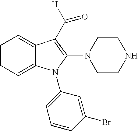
C1=CC=C2C(=C1)C(C([H])=O)=C(N1CCNCC1)N2C1=CC=CC(Br)=C1
